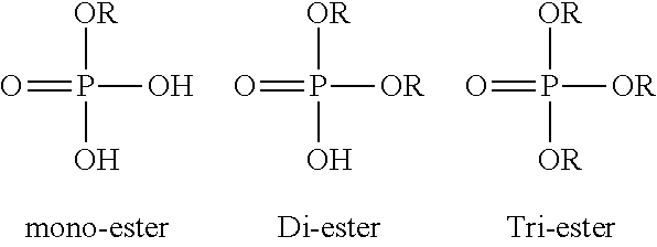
[OR]P(O)(O)=O.[OR]P(O)([OR])=O.[OR]P([OR])([OR])=O
